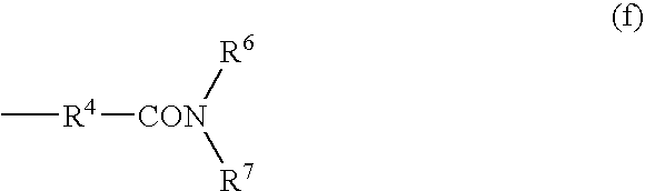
[R4]([CON]([R6])[R7])C
